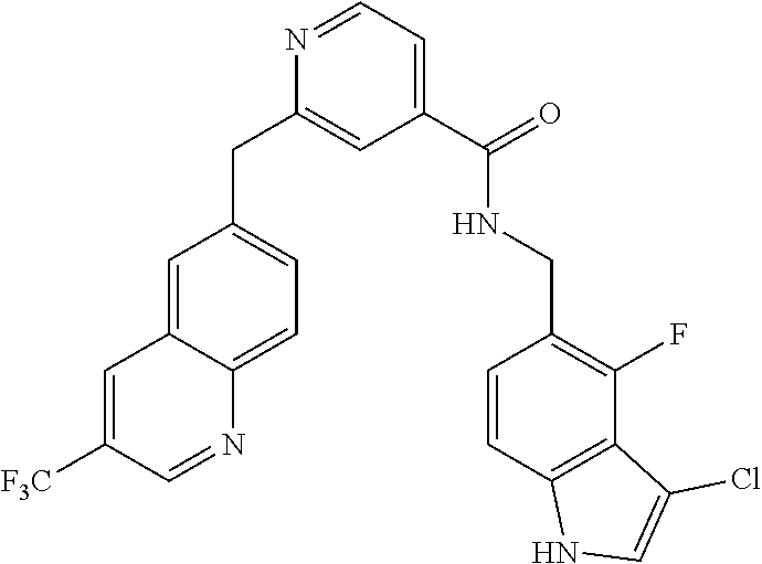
C1=C2C(=CC=C1CC1=CC(C(NCC3=C(F)C4=C(C=C3)NC=C4Cl)=O)=CC=N1)N=CC([F3C])=C2
